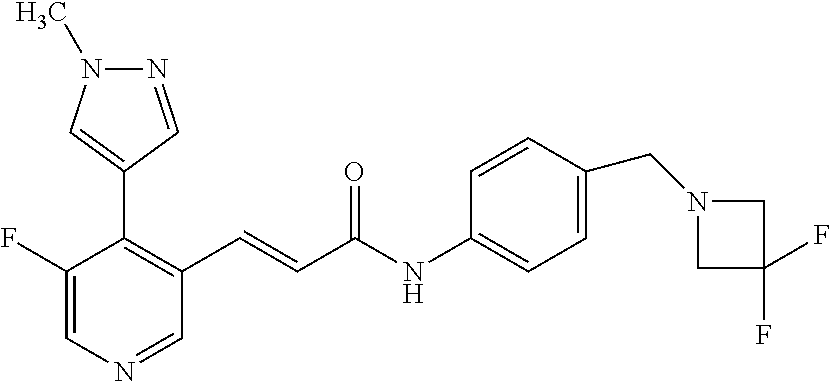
C1(F)=CN=CC(C=CC(NC2=CC=C(CN3CC(F)(F)C3)C=C2)=O)=C1C1=CN(C)N=C1
